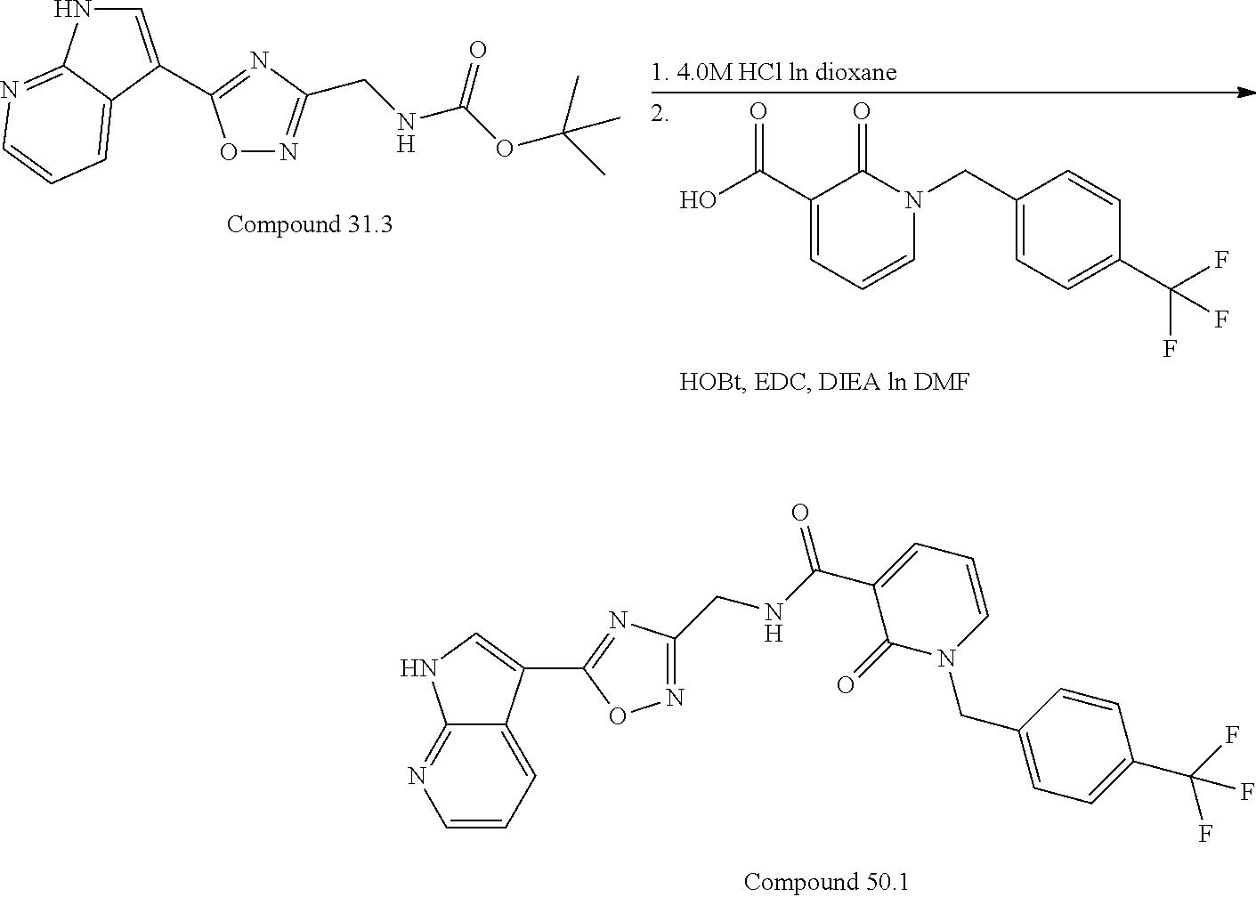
O1N=C(CNC(OC(C)(C)C)=O)N=C1C1=CNC2=NC=CC=C21.C1(C(O)=O)=CC=CN(CC2=CC=C(C(F)(F)F)C=C2)C1=O.C1=CC=C2C(=N1)NC=C2C1=NC(CNC(C2=CC=CN(CC3=CC=C(C(F)(F)F)C=C3)C2=O)=O)=NO1
